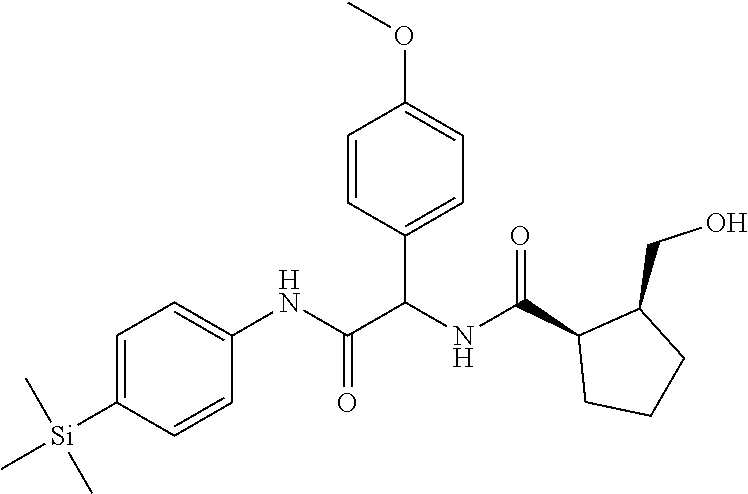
C1=C([Si](C)(C)C)C=CC(NC(=O)C(NC(C2CCCC2CO)=O)C2=CC=C(OC)C=C2)=C1
